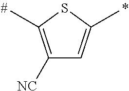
C1([NC])=C(C)SC(C)=C1
